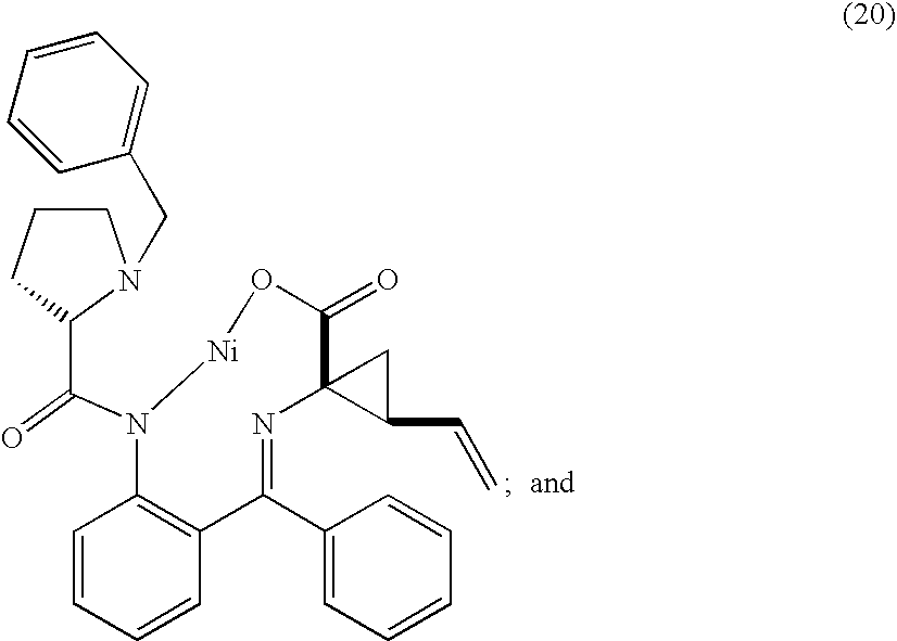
C1=CC=CC2=C1N(C(=O)C1N(CC3=CC=CC=C3)CCC1)[Ni]OC(=O)C1(N=C2C2=CC=CC=C2)C(C=C)C1
